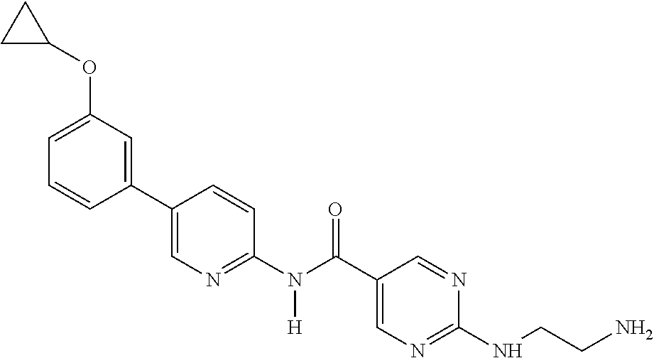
C1(C2=CN=C(N(C(C3=CN=C(NCCN)N=C3)=O)[H])C=C2)=CC(OC2CC2)=CC=C1
